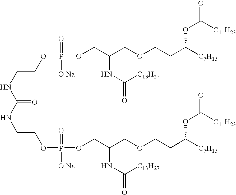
C(NC(=O)NCCOP([O Na])(=O)OCC(COCCC([C7H15])OC([C11H23])=O)NC(=O)[C13H27])COP(=O)([O Na])OCC(COCCC([C7H15])OC(=O)[C11H23])NC([C13H27])=O
